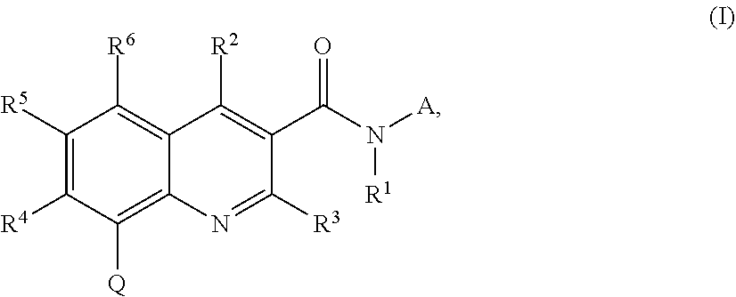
C1([R5])=C([R4])C([Q])=C2C(=C1[R6])C([R2])=C(C(N([A])[R1])=O)C([R3])=N2
